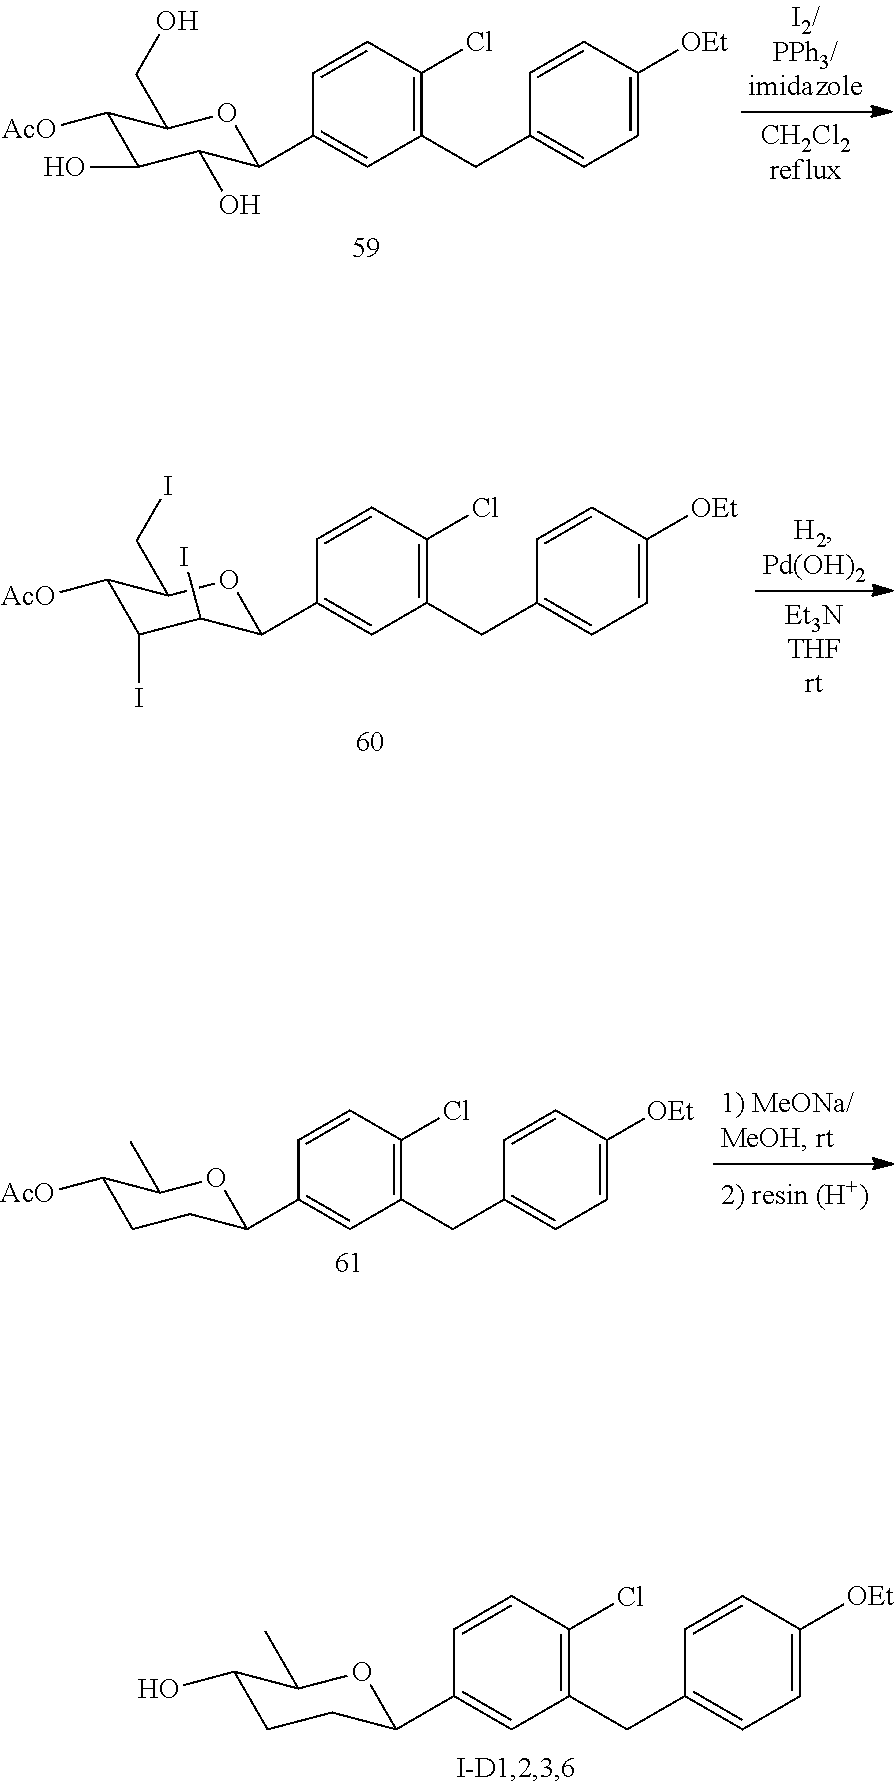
C1(C2OC(C)C(O)CC2)=CC(CC2=CC=C([OEt])C=C2)=C(Cl)C=C1.C1(C2C(O)C(O)C([AcO])C(CO)O2)=CC(CC2=CC=C([OEt])C=C2)=C(Cl)C=C1.C1(C2OC(CI)C([AcO])C(I)C2I)=CC(CC2=CC=C([OEt])C=C2)=C(Cl)C=C1.C1(C2OC(C)C([AcO])CC2)=CC(CC2=CC=C([OEt])C=C2)=C(Cl)C=C1
